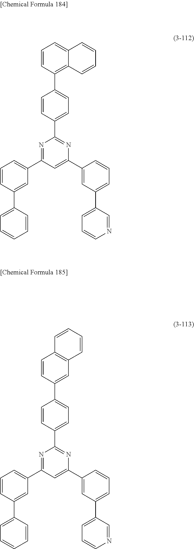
N1=C(C2=CC=CC(C3=CC=CC=C3)=C2)C=C(C2=CC(C3=CC=CN=C3)=CC=C2)N=C1C1=CC=C(C2=C3C(=CC=C2)C=CC=C3)C=C1.N1=C(C2=CC=CC(C3=CC=CC=C3)=C2)C=C(C2=CC(C3=CC=CN=C3)=CC=C2)N=C1C1=CC=C(C2=CC3=C(C=C2)C=CC=C3)C=C1
